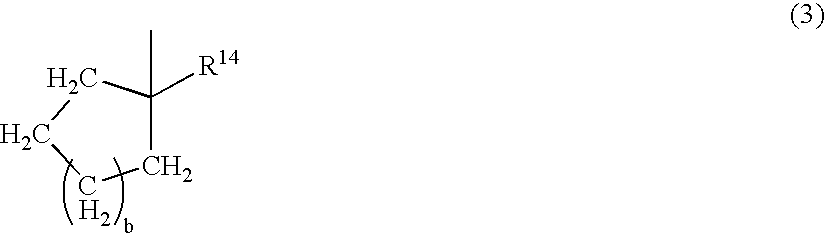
C1C([R14])(C)CCC1.[H2]
